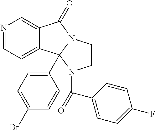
C1=NC=C2C(=C1)C1(C3=CC=C(Br)C=C3)N(C2=O)CCN1C(C1=CC=C(F)C=C1)=O
